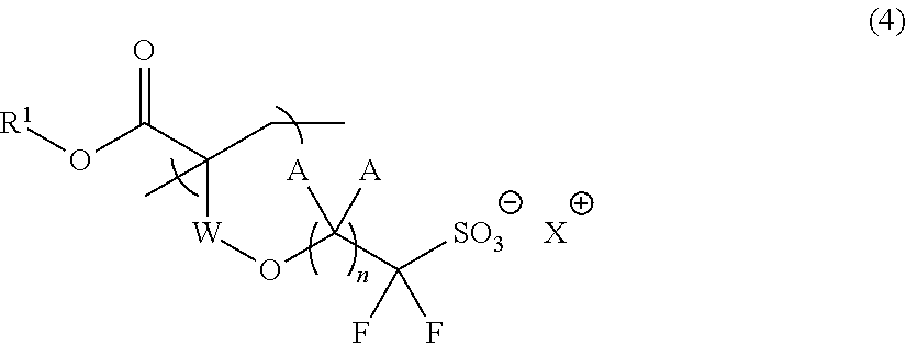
[R1]OC(C(CC)([W]OC(C([SO3])(F)F)([A])[A])C)=O.[X]
